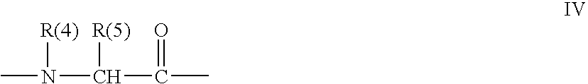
CN(C(C(C)=O)[R(5)])[R(4)]
